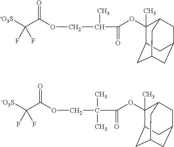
O(C1(C)C2CC3CC(CC1C3)C2)C(=O)C(COC(C([-O3S])(F)F)=O)C.O(C1(C)C2CC3CC(CC1C3)C2)C(=O)C(COC(C([-O3S])(F)F)=O)(C)C
